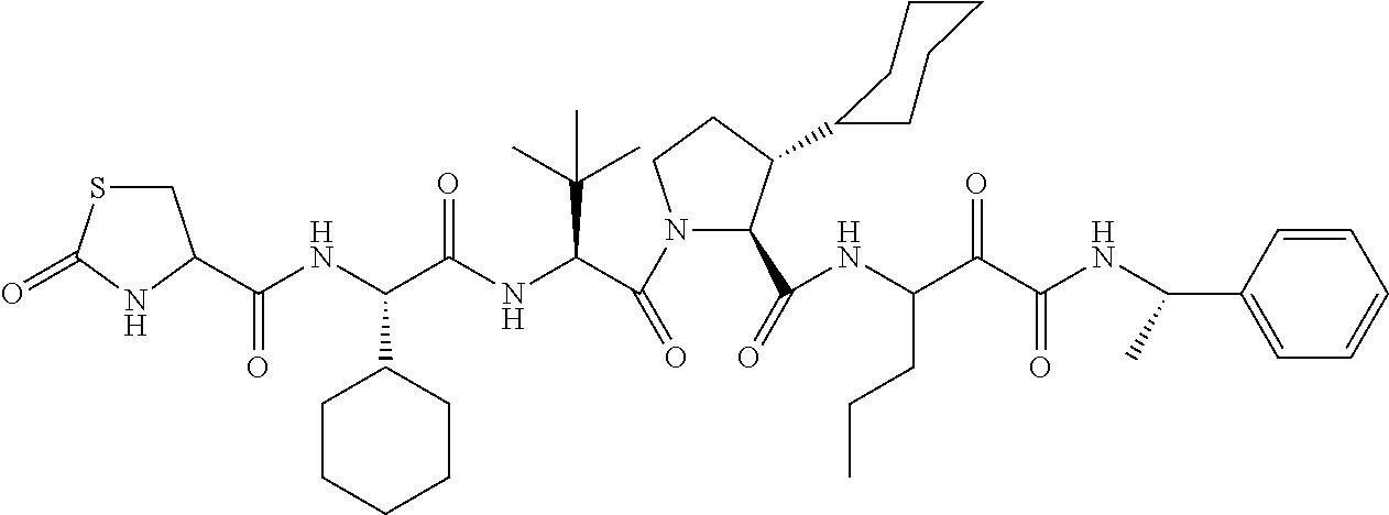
N1(C(C(NC(C(NC(=O)C2CSC(=O)N2)C2CCCCC2)=O)C(C)(C)C)=O)C(C(=O)NC(CCC)C(=O)C(=O)NC(C2=CC=CC=C2)C)C(C2CCCCC2)CC1
